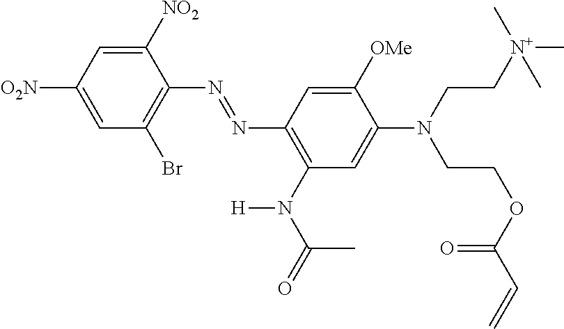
C1=C([O2N])C=C([NO2])C(N=NC2=C(N(C(=O)C)[H])C=C(N(CC[N+](C)(C)C)CCOC(C=C)=O)C([OMe])=C2)=C1Br
